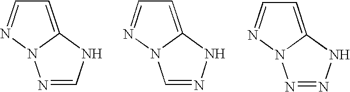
N1=CNC2=CC=NN12.C1=NNC2=CC=NN12.N1=NNC2=CC=NN12
